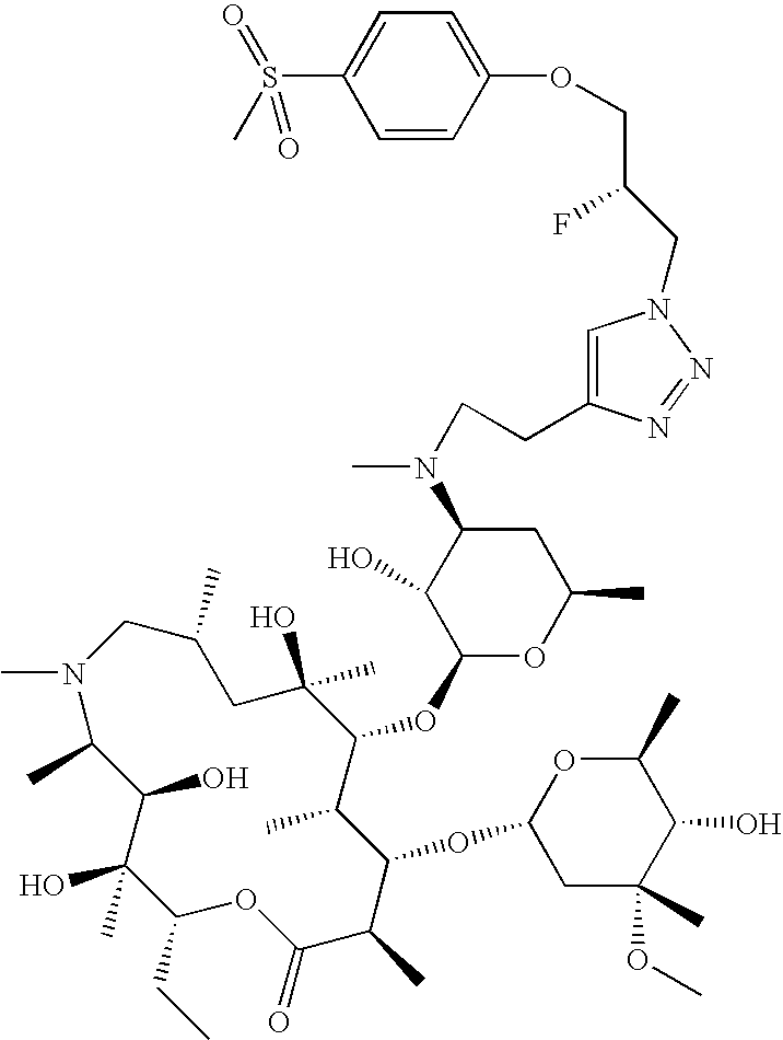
CN1C(C)C(O)C(O)(C)C(CC)OC(=O)C(C)C(OC2CC(C)(OC)C(O)C(C)O2)C(C)C(OC2OC(C)CC(N(CCC3=CN(CC(COC4=CC=C(S(C)(=O)=O)C=C4)F)N=N3)C)C2O)C(C)(O)CC(C)C1
